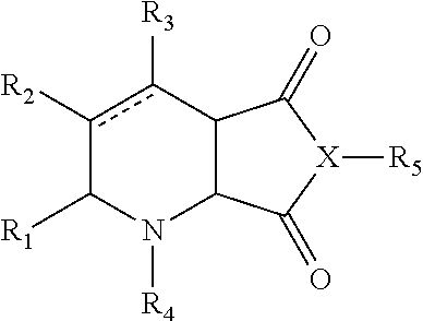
c1([R2])c([R3])C2C(N([R4])C1[R1])C(=O)[X]([R5])C2=O
